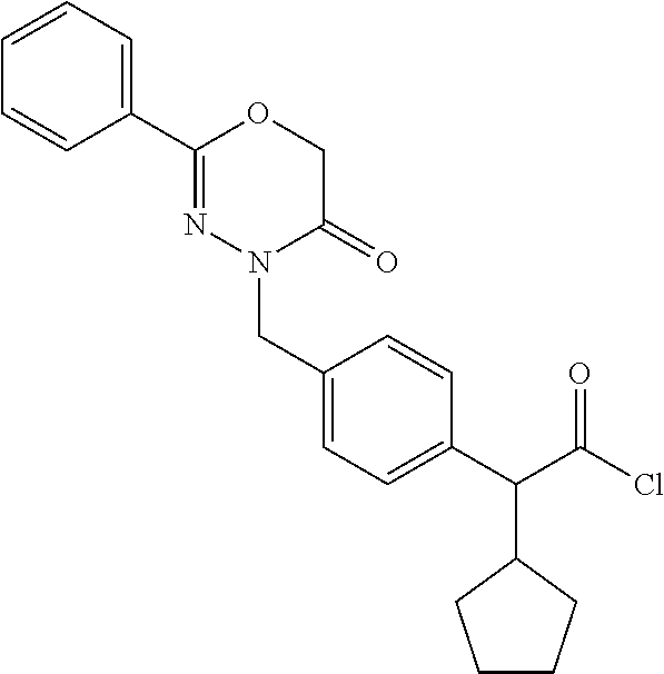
C1(C2=NN(CC3=CC=C(C(C(Cl)=O)C4CCCC4)C=C3)C(=O)CO2)=CC=CC=C1
